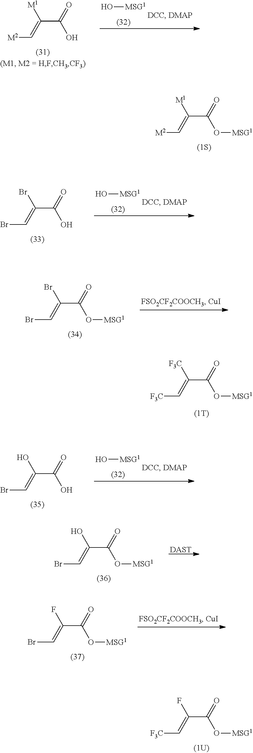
[M2]C=C(C(O[MSG1])=O)[M1].[M2]C=C(C(O)=O)[M1].O[MSG1].BrC=C(C(O)=O)Br.O[MSG1].BrC=C(C(O[MSG1])=O)Br.[F3C]C=C(C(O[MSG1])=O)[F3C].BrC=C(C(O)=O)O.O[MSG1].[F3C]C=C(C(O[MSG1])=O)F.BrC=C(C(O[MSG1])=O)O.[DAST].BrC=C(C(O[MSG1])=O)F
